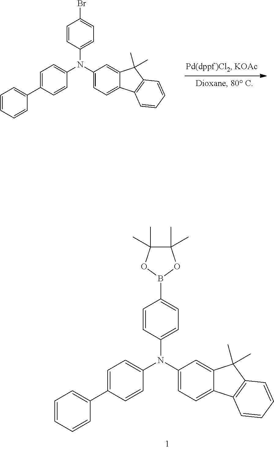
C1=CC(N(C2=CC=C3C(=C2)C(C)(C)C2=C3C=CC=C2)C2=CC=C(C3=CC=CC=C3)C=C2)=CC=C1Br.C1=CC(N(C2=CC=C3C(=C2)C(C)(C)C2=C3C=CC=C2)C2=CC=C(C3=CC=CC=C3)C=C2)=CC=C1B1OC(C)(C)C(C)(C)O1
